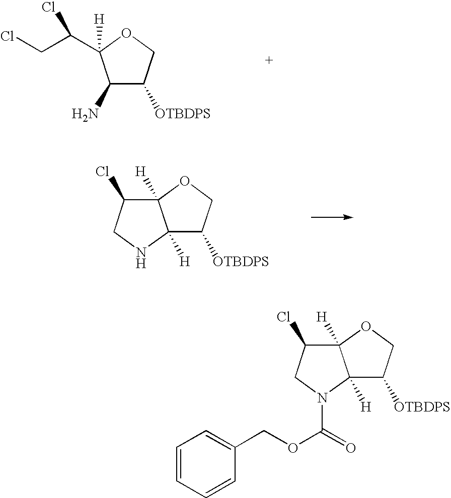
C1(N)C([OTBDPS])COC1(C(CCl)Cl)[H].C12([H])C(Cl)CNC1([H])C([OTBDPS])CO2.C12([H])C(Cl)CN(C(=O)OCC3=CC=CC=C3)C1([H])C([OTBDPS])CO2
